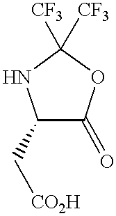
C1(C[CO2H])C(=O)OC([CF3])([CF3])N1
